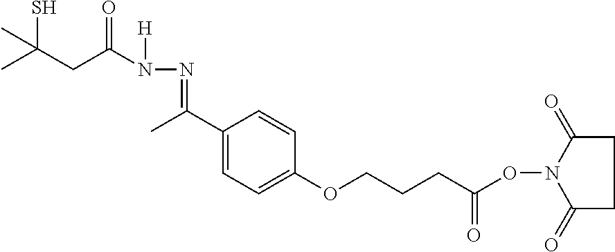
CC(S)(C)CC(N([H])N=C(C)C1=CC=C(OCCCC(ON2C(=O)CCC2=O)=O)C=C1)=O
